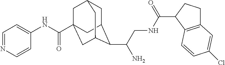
C1C2C(C(CNC(C3C4=C(CC3)C=C(Cl)C=C4)=O)N)C3CC(C(NC4=CC=NC=C4)=O)(CC1C3)C2
